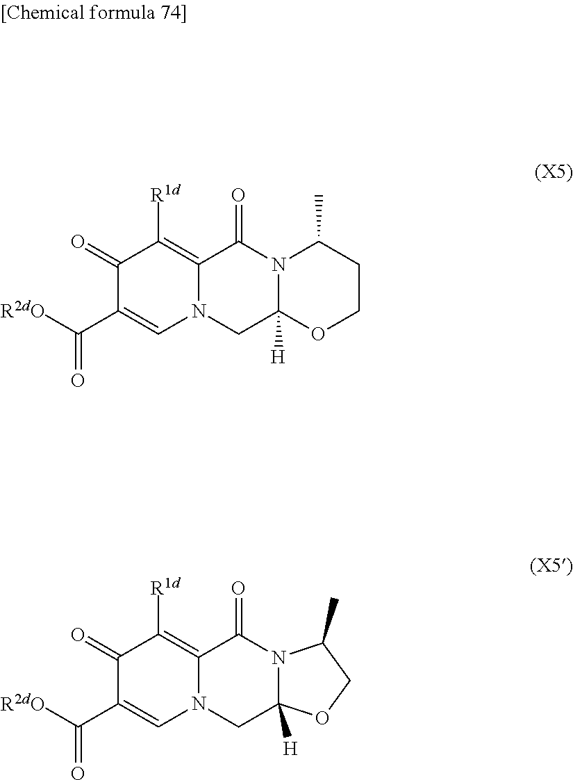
[R2dO]C(C1=CN2C(=C([R1d])C1=O)C(=O)N1C([H])(C2)OCCC1C)=O.[R2dO]C(C1=CN2C(=C([R1d])C1=O)C(=O)N1C([H])(C2)OCC1C)=O
